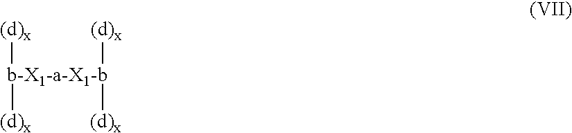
[(d)x][b-X1-a-X1-b]([(d)x])([(d)x])[(d)x]
